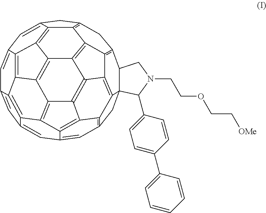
C1=C2C=C3C=C4C=C5C=C6CC7=C8C6=C6C5=C5C4=C3C3=C4C5=C6C5=C8C6=C(C7)C7C8(CC1=C1C8=C6C5=C4C1=C23)C(C1=CC=C(C2=CC=CC=C2)C=C1)N(CCOCC[OMe])C7
